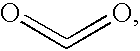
C(=O)=O
